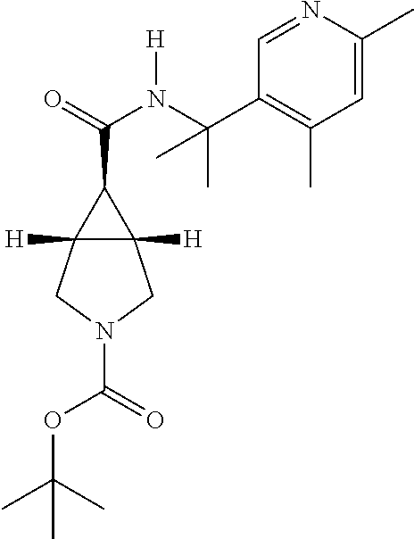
C(=O)(C1C2([H])C1([H])CN(C(=O)OC(C)(C)C)C2)N(C(C1=C(C)C=C(C)N=C1)(C)C)[H]
